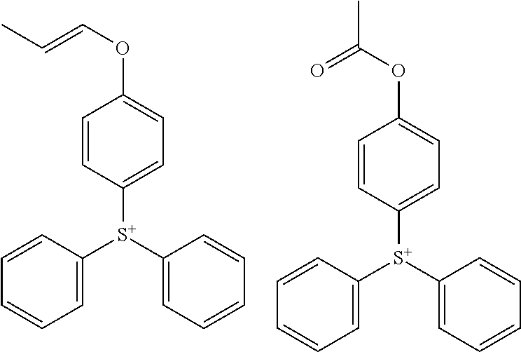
C1=CC=C([S+](C2=CC=CC=C2)C2=CC=C(OC=CC)C=C2)C=C1.C1=CC=C([S+](C2=CC=CC=C2)C2=CC=C(OC(=O)C)C=C2)C=C1
